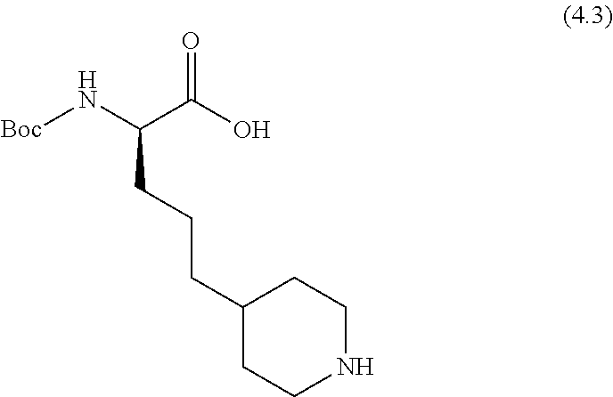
[Boc]NC(C(O)=O)CCCC1CCNCC1
